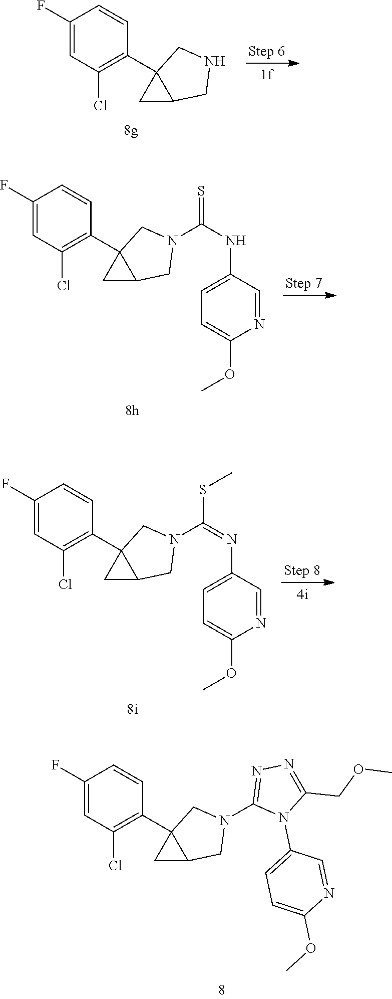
C1(F)=CC(Cl)=C(C23CC2CN(C2=NN=C(COC)N2C2=CC=C(OC)N=C2)C3)C=C1.C1(F)=CC(Cl)=C(C23CC2CNC3)C=C1.C1(F)=CC(Cl)=C(C23CC2CN(C(NC2=CC=C(OC)N=C2)=S)C3)C=C1.C1(F)=CC(Cl)=C(C23CC2CN(C(=NC2=CC=C(OC)N=C2)SC)C3)C=C1
